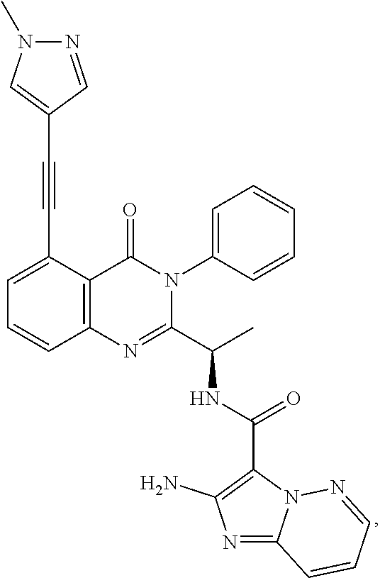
C(C1=CC=CC2=C1C(=O)N(C1=CC=CC=C1)C(C(C)NC(C1=C(N)N=C3N1N=CC=C3)=O)=N2)#CC1=CN(C)N=C1
